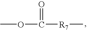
COC(=O)[R7]C
